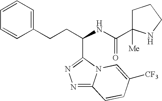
N1=C2N(C(C(CCC3=CC=CC=C3)NC(=O)C3([Me])CCCN3)=N1)C=C([CF3])C=C2
